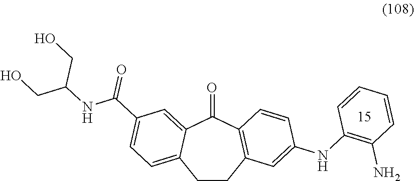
C1CC2=C(C(=O)C3=CC(C(NC(CO)CO)=O)=CC=C13)C=CC(NC1=C(N)C=CC=C1)=C2
